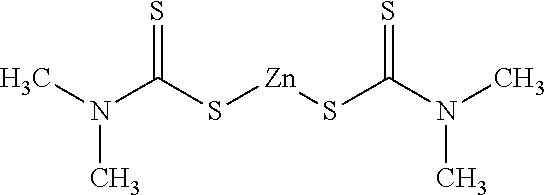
N(C(S[Zn]SC(N(C)C)=S)=S)(C)C
